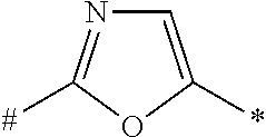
C1=C(*)OC([#])=N1
